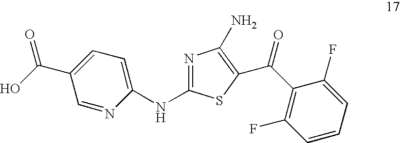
C(=O)(C1=C(F)C=CC=C1F)C1=C(N)N=C(NC2=CC=C(C(O)=O)C=N2)S1
